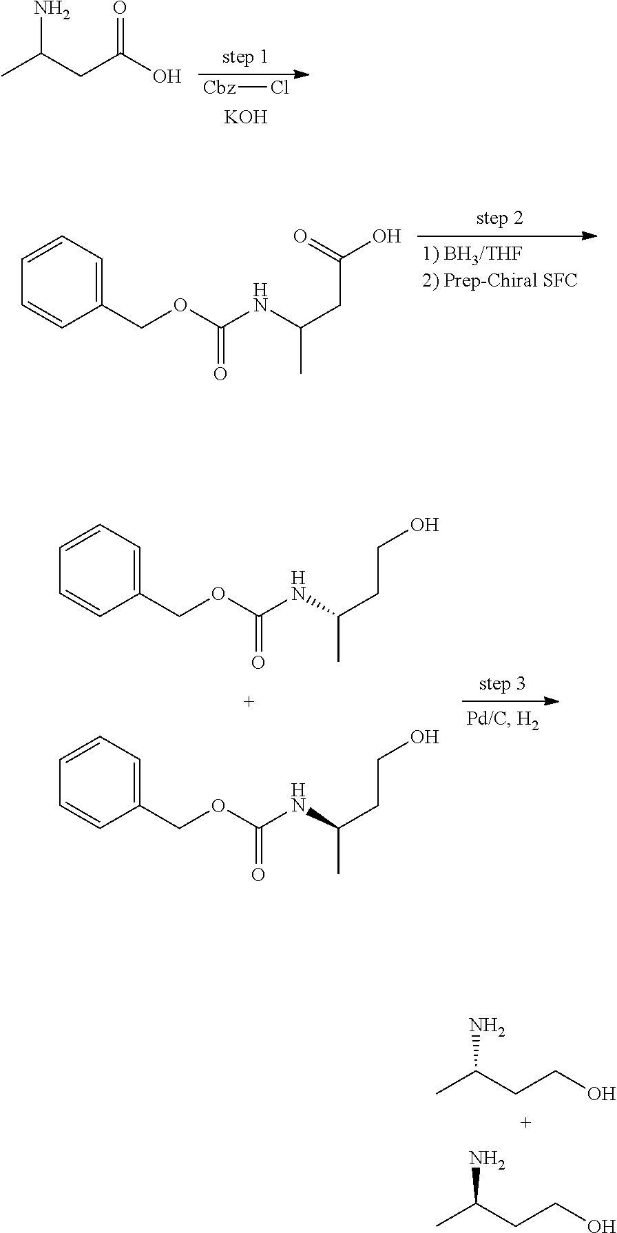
Cl[Cbz].[KOH].CC(N)CC(=O)O.C1=CC=CC(COC(=O)NC(C)CC(=O)O)=C1.C1=CC=CC(COC(=O)NC(C)CCO)=C1.C1=CC=CC(COC(=O)NC(C)CCO)=C1.CC(N)CCO.CC(N)CCO
